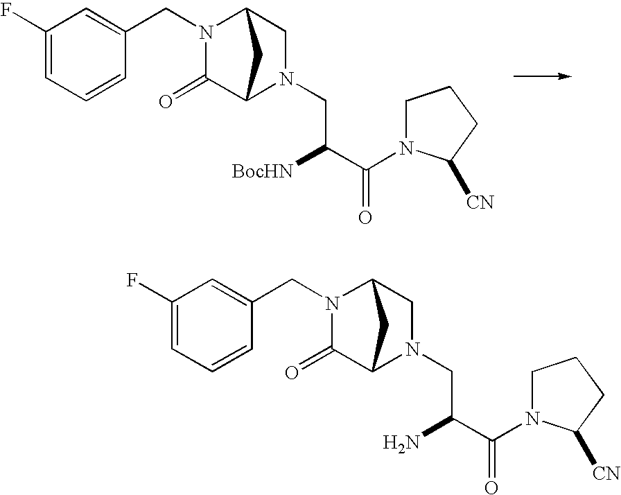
C1(F)=CC=CC(CN2C(=O)C3N(CC([BocHN])C(=O)N4CCCC4[CN])CC2C3)=C1.C1(F)=CC=CC(CN2C(=O)C3N(CC(N)C(=O)N4CCCC4[CN])CC2C3)=C1
